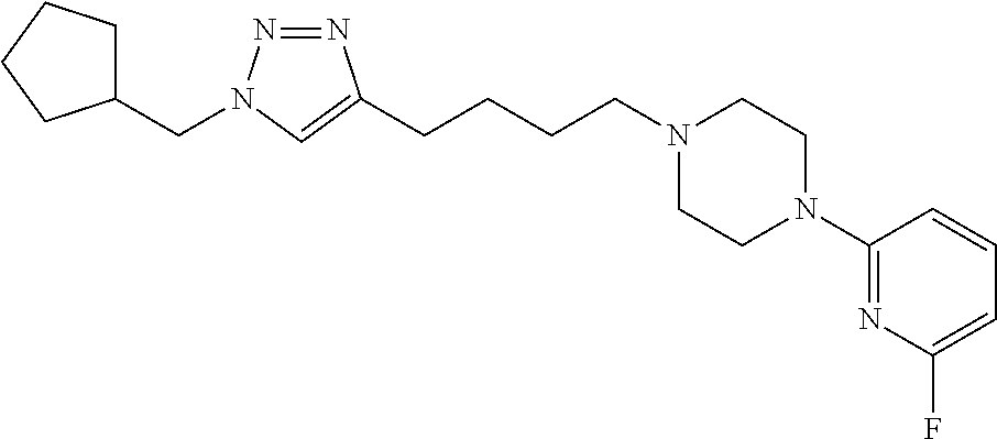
C(CCN1CCN(C2=NC(F)=CC=C2)CC1)CC1=CN(CC2CCCC2)N=N1
